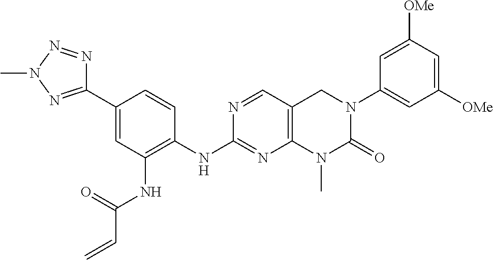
C12=C(C=NC(NC3=C(NC(C=C)=O)C=C(C4=NN(C)N=N4)C=C3)=N1)CN(C1=CC([OMe])=CC([OMe])=C1)C(=O)N2C
